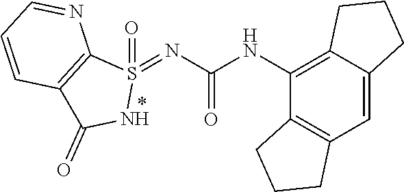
C12=C(C=C3C(=C1NC(=O)N=S1(=O)C4=C(C=CC=N4)C(=O)N1)CCC3)CCC2
